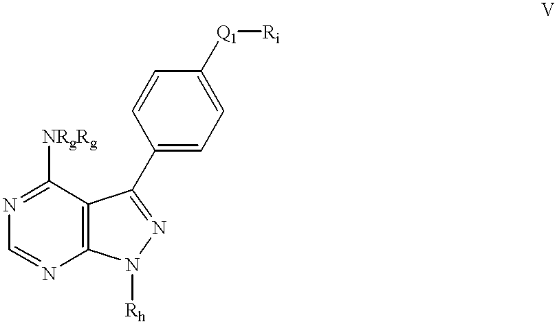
N1=C([NRgRg])C2=C(N=C1)N([Rh])N=C2C1=CC=C([Q1][Ri])C=C1
